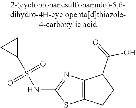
C12=C(N=C(NS(=O)(=O)C3CC3)S1)C(C(=O)O)CC2
